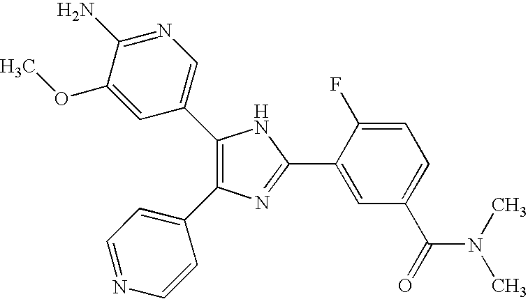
C1(C2=CN=C(N)C(OC)=C2)=C(C2=CC=NC=C2)N=C(C2=CC(C(=O)N(C)C)=CC=C2F)N1
